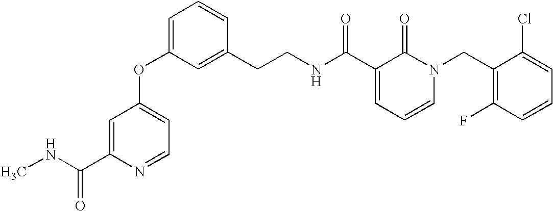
C1(OC2=CC=CC(CCNC(C3=CC=CN(CC4=C(F)C=CC=C4Cl)C3=O)=O)=C2)=CC=NC(C(NC)=O)=C1
